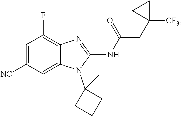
C1(F)=C2C(=CC([NC])=C1)N(C1(C)CCC1)C(NC(CC1([CF3])CC1)=O)=N2
